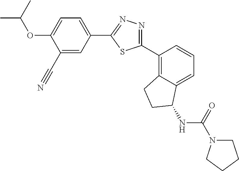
C1(C#N)=CC(C2=NN=C(C3=C4C(=CC=C3)C(NC(N3CCCC3)=O)CC4)S2)=CC=C1OC(C)C
